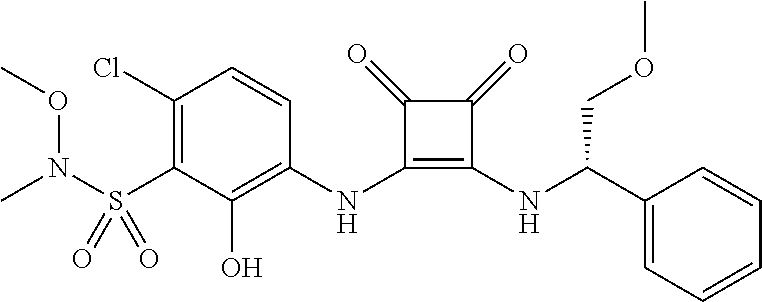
C1(Cl)=C(S(N(C)OC)(=O)=O)C(O)=C(NC2=C(NC(C3=CC=CC=C3)COC)C(=O)C2=O)C=C1
